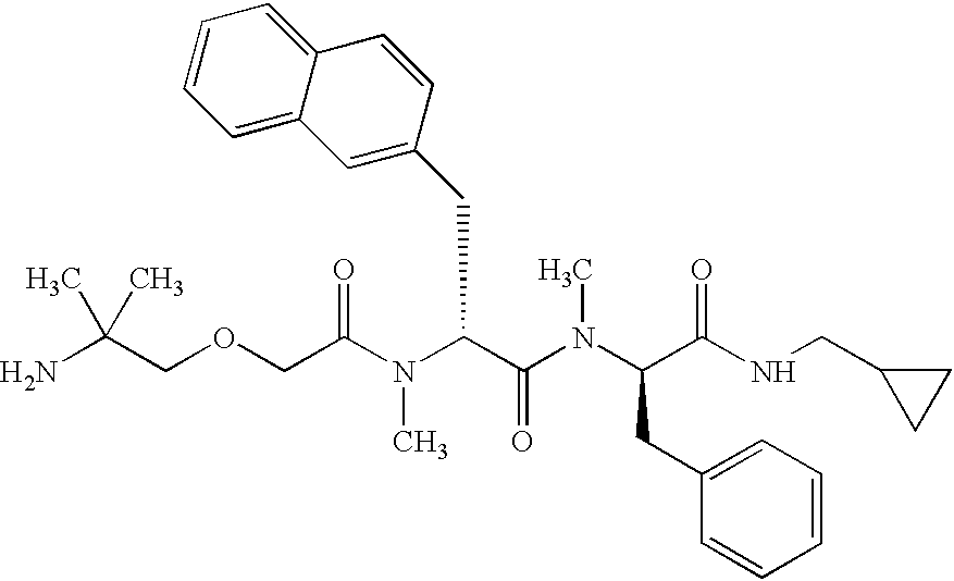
C(COCC(N(C(C(N(C)C(C(NCC1CC1)=O)CC1=CC=CC=C1)=O)CC1=CC2=CC=CC=C2C=C1)C)=O)(N)(C)C
